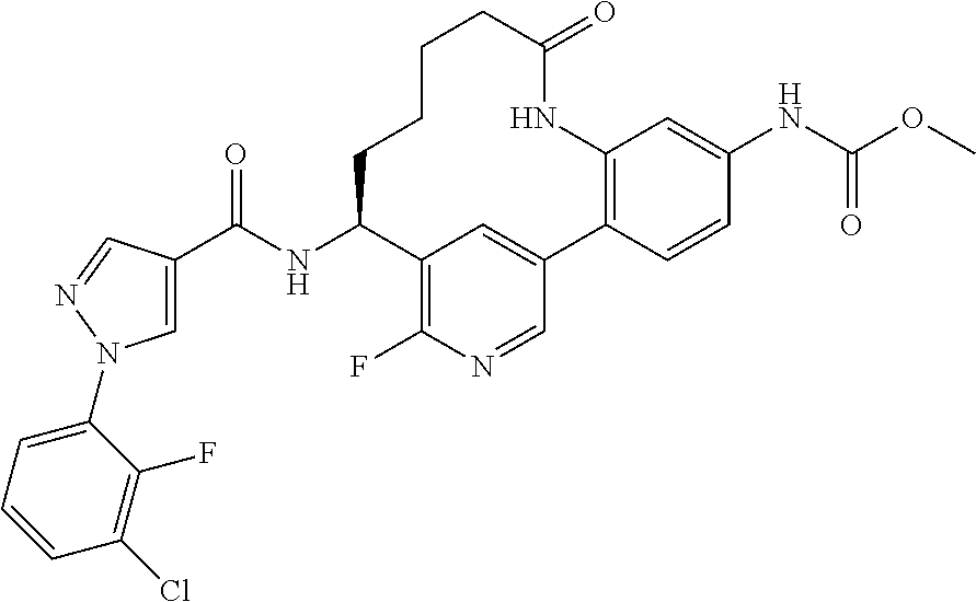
C1=C(C(NC2C3=C(F)N=CC(=C3)C3=C(NC(=O)CCCC2)C=C(NC(OC)=O)C=C3)=O)C=NN1C1=CC=CC(Cl)=C1F
